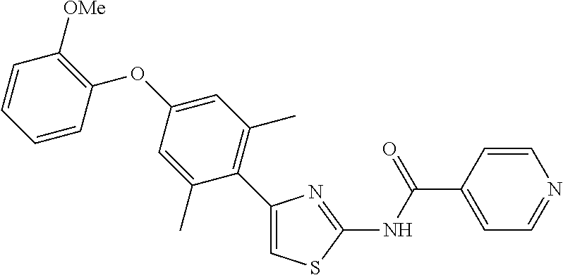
C1(C2=C(C)C=C(OC3=C([OMe])C=CC=C3)C=C2C)=CSC(NC(C2=CC=NC=C2)=O)=N1
